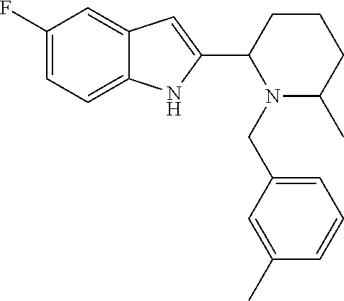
C1(F)=CC=C2C(=C1)C=C(C1CCCC(C)N1CC1=CC=CC(C)=C1)N2
